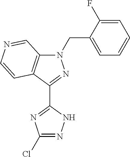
N1(CC2=CC=CC=C2F)C2=C(C(C3=NC(Cl)=NN3)=N1)C=CN=C2
